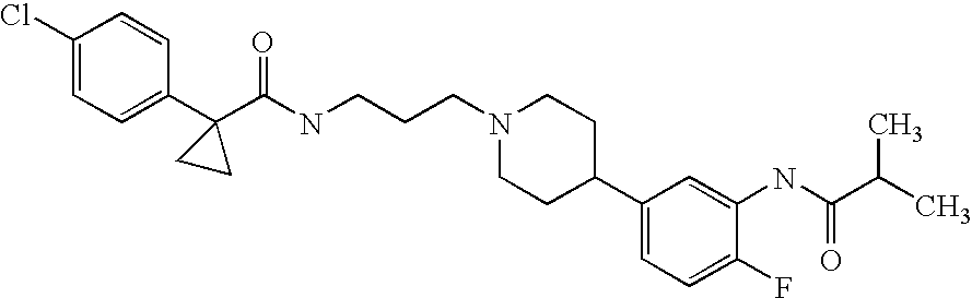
C1(Cl)=CC=C(C2(C(NCCCN3CCC(C4=CC=C(F)C(NC(C(C)C)=O)=C4)CC3)=O)CC2)C=C1
